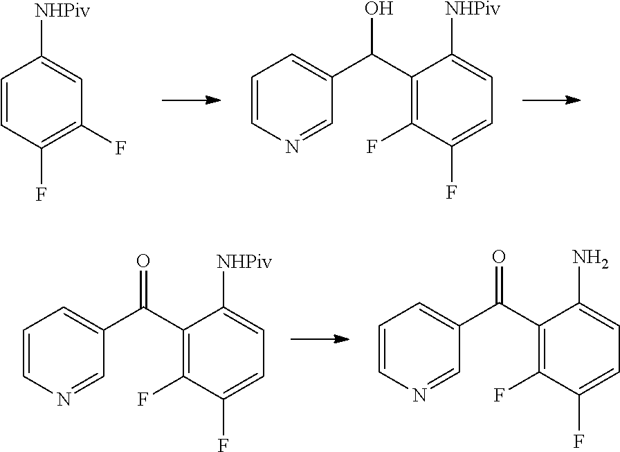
C1=CC(F)=C(F)C=C1[NHPiv].C1(C(C2=CC=CN=C2)O)=C(F)C(F)=CC=C1[NHPiv].C1(C(C2=CC=CN=C2)=O)=C(F)C(F)=CC=C1[NHPiv].C1(C(C2=CC=CN=C2)=O)=C(F)C(F)=CC=C1N
